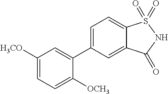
C1(C2=CC=C3C(=C2)C(=O)NS3(=O)=O)=CC([H3CO])=CC=C1[OCH3]
